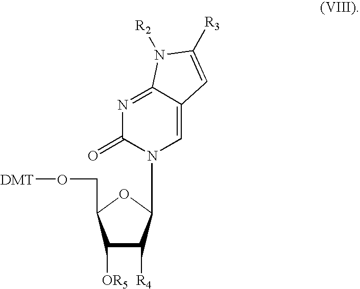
N1=C2C(=CN(C3C([R4])C([OR5])C(CO[DMT])O3)C1=O)C=C([R3])N2[R2]
